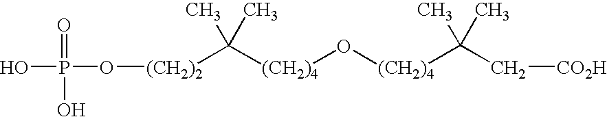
O(P(=O)(O)O)[(CH2)2]C([(CH2)4]O[(CH2)4]C(C)(C)C[CO2H])(C)C
